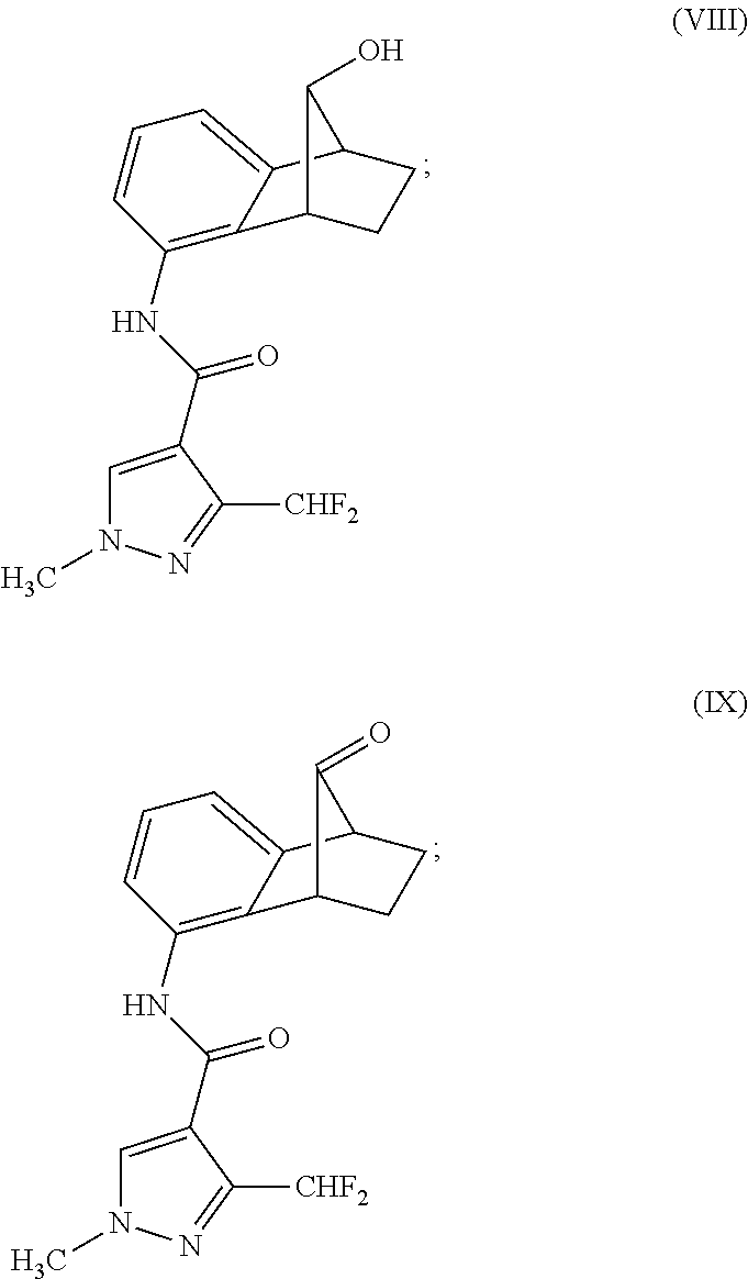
C12=C(NC(=O)C3=CN(C)N=C3[CHF2])C=CC=C1C1CCC2C1O.C12=C(NC(=O)C3=CN(C)N=C3[CHF2])C=CC=C1C1CCC2C1=O
